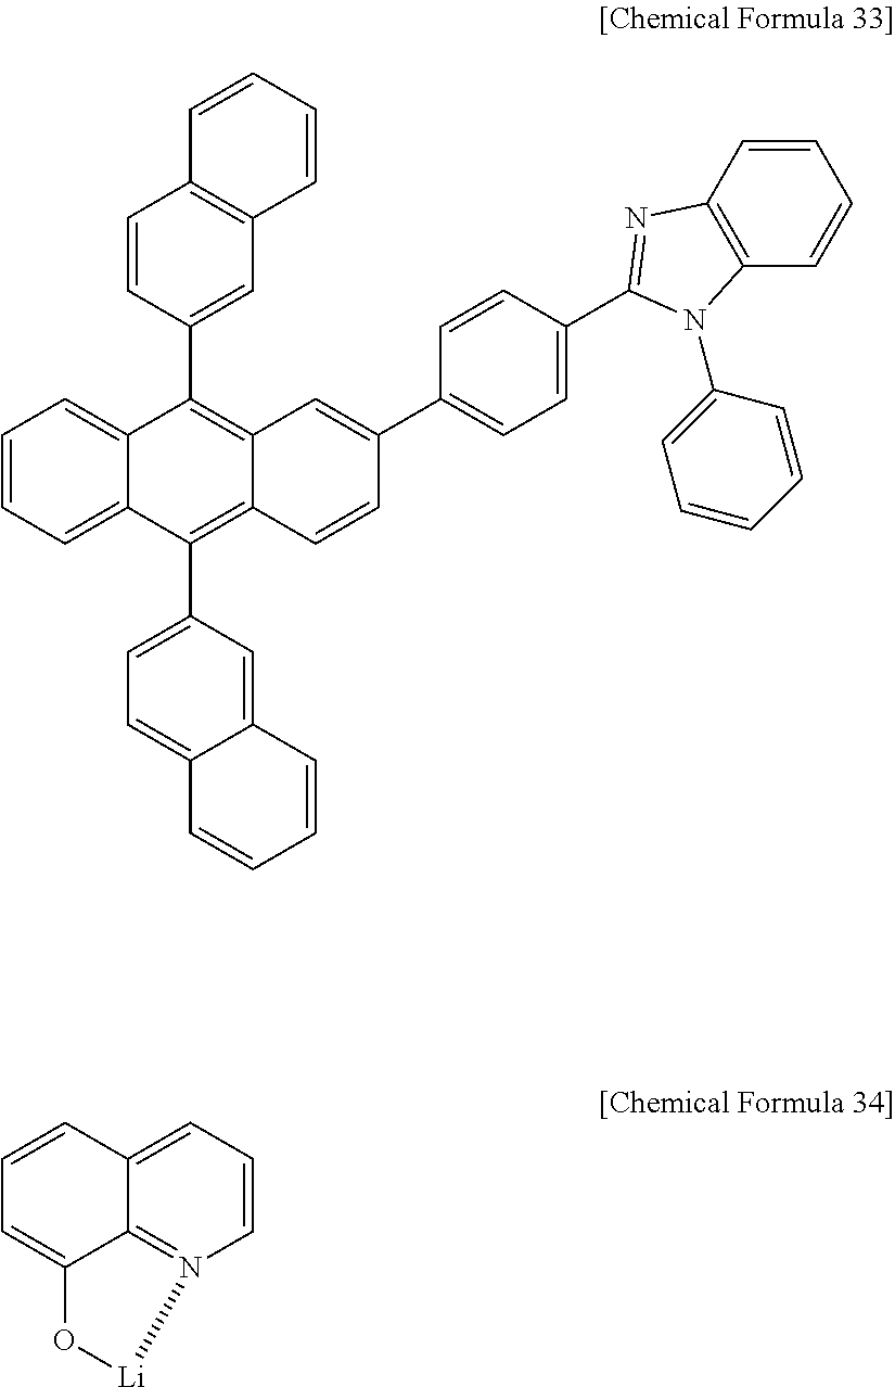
C1=CC2=CC=CN3=C2C(=C1)O[Li]3.C1=CC=C2C(=C1)C(C1=CC3=C(C=C1)C=CC=C3)=C1C(=C2C2=CC=C3C(=C2)C=CC=C3)C=CC(C2=CC=C(C3=NC4=C(C=CC=C4)N3C3=CC=CC=C3)C=C2)=C1
